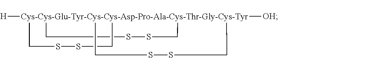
[H][Cys-Cys-Glu-Tyr-Cys-Cys-Asp-Pro-Ala-Cys-Thr-Gly-Cys-Tyr]123([OH])(CSSC1)(CSSC2)CSSC3
